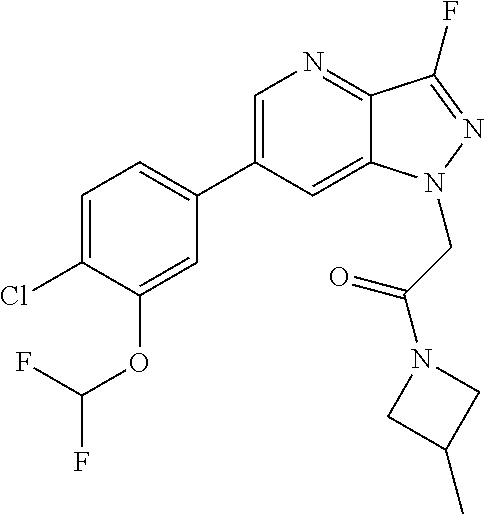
C1=C(C2=CC=C(Cl)C(OC(F)F)=C2)C=C2C(=N1)C(F)=NN2CC(N1CC(C)C1)=O
